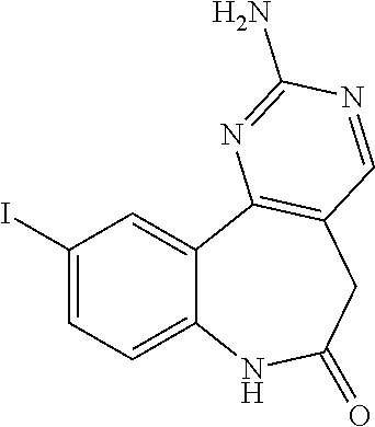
C1(I)=CC=C2C(=C1)C1=C(CC(=O)N2)C=NC(N)=N1
